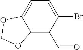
C12=C(C=O)C(Br)=CC=C1OCO2
